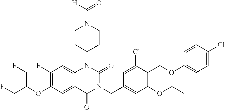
C12=CC(F)=C(OC(CF)CF)C=C1C(=O)N(CC1=CC(OCC)=C(COC3=CC=C(Cl)C=C3)C(Cl)=C1)C(=O)N2C1CCN(C([H])=O)CC1
